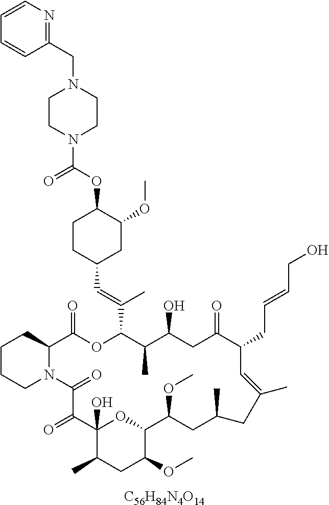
[C56H84N4O14].C1CCN2C(C1)C(=O)OC(C(=CC1CC(OC)C(OC(=O)N3CCN(CC4=NC=CC=C4)CC3)CC1)C)C(C)C(O)CC(=O)C(CC=CCO)C=C(C)CC(C)CC(OC)C1OC(O)(C(=O)C2=O)C(C)CC1OC
